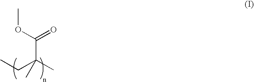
CCC(C)(C(OC)=O)C
